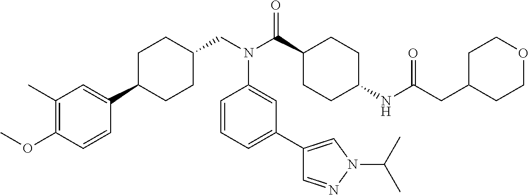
C1(C)=C(OC)C=CC(C2CCC(CN(C(C3CCC(NC(CC4CCOCC4)=O)CC3)=O)C3=CC(C4=CN(C(C)C)N=C4)=CC=C3)CC2)=C1
